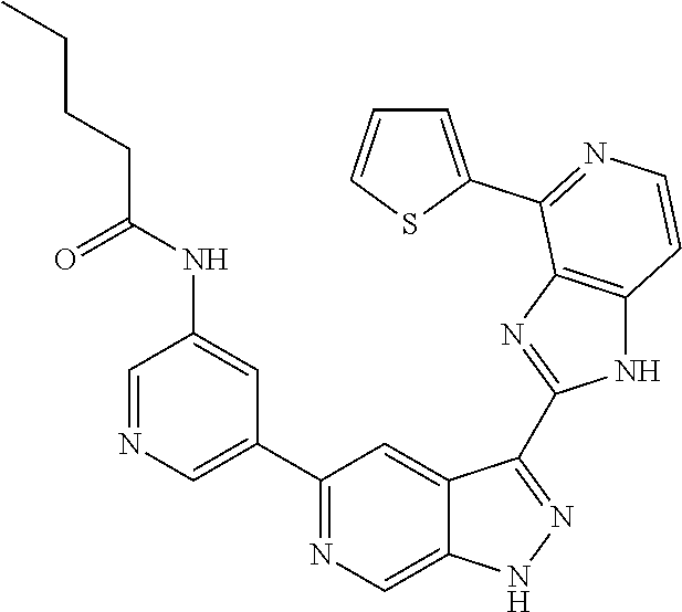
C1=NC=C(C2=NC=C3C(=C2)C(C2=NC4=C(N2)C=CN=C4C2=CC=CS2)=NN3)C=C1NC(CCCC)=O
